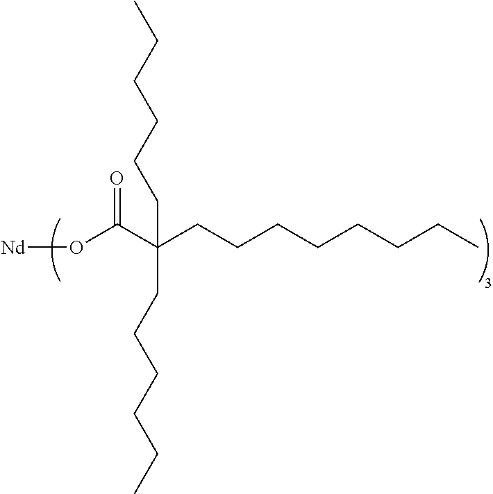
[Nd]OC(C(CCCCCCCC)(CCCCCC)CCCCCC)=O
